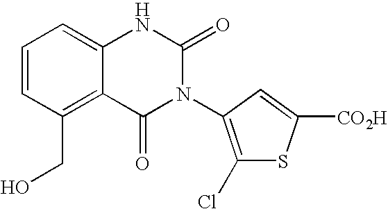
C1=CC(CO)=C2C(=C1)NC(=O)N(C1=C(Cl)SC([CO2H])=C1)C2=O
